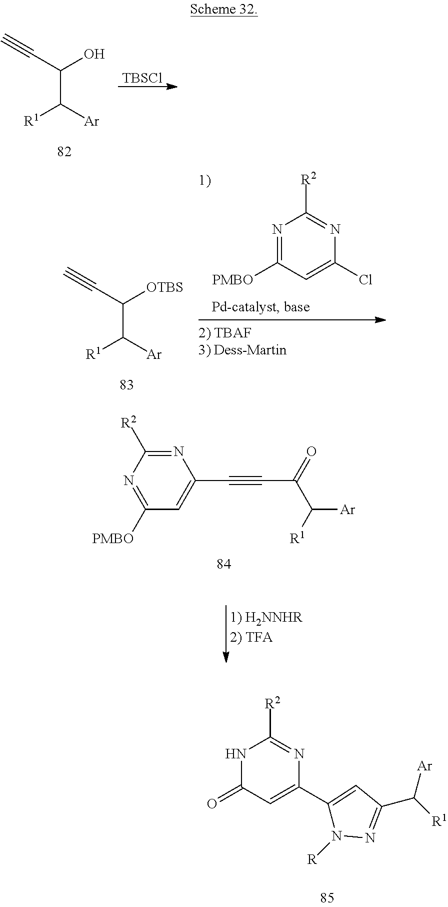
C(C([Ar])[R1])(C#C)O.[TBSCl].C(C([Ar])[R1])(C#C)[OTBS].N1=C([PMBO])C=C(Cl)N=C1[R2].N1=C([R2])N=C([PMBO])C=C1C#CC(C([R1])[Ar])=O.N1C(=O)C=C(C2=CC(C([Ar])[R1])=NN2[R])N=C1[R2]
